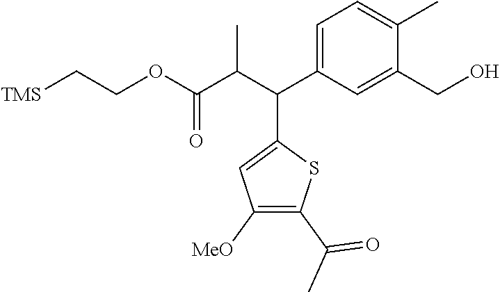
C1=C(C(C(C(OCC[TMS])=O)C)C2=CC([MeO])=C(C(=O)C)S2)C=C(CO)C(C)=C1
